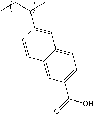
C12=CC(C(=O)O)=CC=C1C=C(C(CC)C)C=C2
